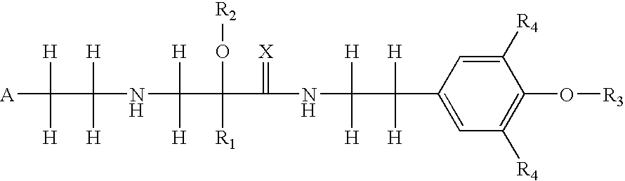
[A]C(C(NC(C(C(NC(C(C1=CC([R4])=C(O[R3])C([R4])=C1)([H])[H])([H])[H])=[X])(O[R2])[R1])([H])[H])([H])[H])([H])[H].[H].[H]
